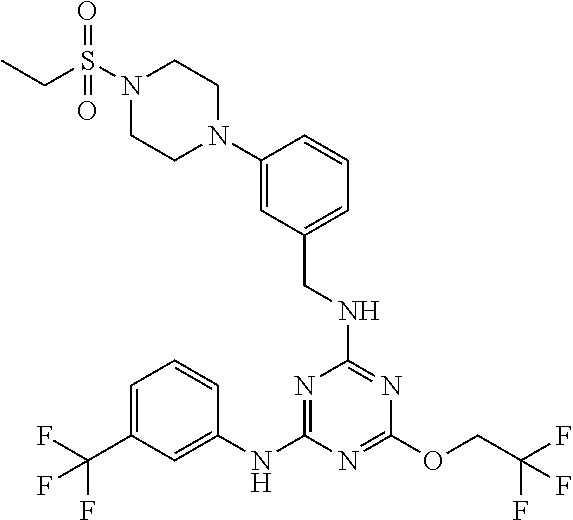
N1=C(NC2=CC(C(F)(F)F)=CC=C2)N=C(OCC(F)(F)F)N=C1NCC1=CC=CC(N2CCN(S(=O)(CC)=O)CC2)=C1
